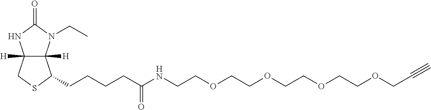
C12([H])C([H])(N(CC)C(=O)N1)C(CCCCC(=O)NCCOCCOCCOCCOCC#C)SC2
